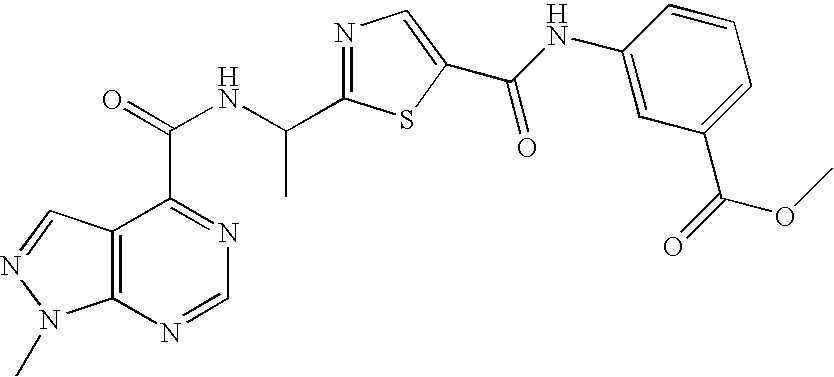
C12=C(N=CN=C1C(=O)NC(C1=NC=C(C(NC3=CC(C(=O)OC)=CC=C3)=O)S1)C)N(C)N=C2
